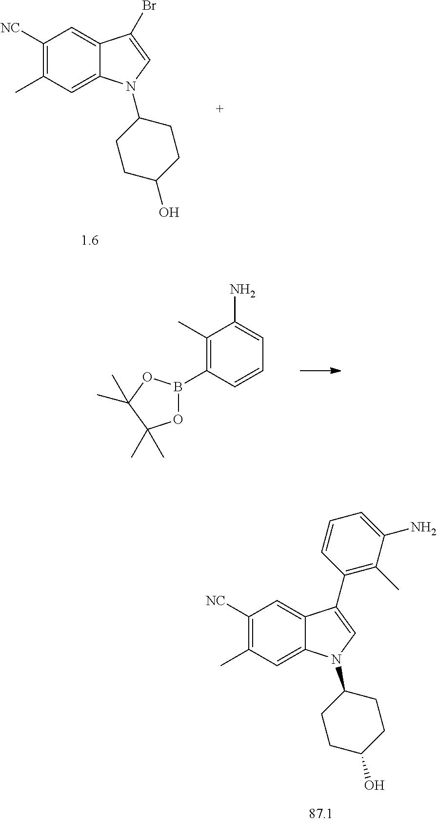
C1([NC])=C(C)C=C2C(=C1)C(Br)=CN2C1CCC(O)CC1.C1(C)=C(B2OC(C)(C)C(C)(C)O2)C=CC=C1N.C1([NC])=C(C)C=C2C(=C1)C(C1=C(C)C(N)=CC=C1)=CN2C1CCC(O)CC1
